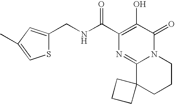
C(NC(C1=C(O)C(=O)N2C(=N1)C1(CCC2)CCC1)=O)C1=CC(C)=CS1
